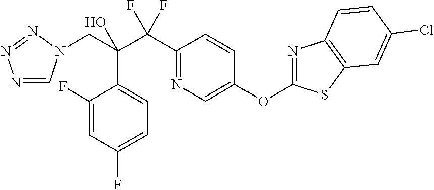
N1=CN(CC(C(C2=NC=C(OC3=NC4=C(S3)C=C(Cl)C=C4)C=C2)(F)F)(O)C2=CC=C(F)C=C2F)N=N1
